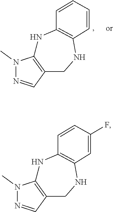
N1(C)N=CC2=C1NC1=C(NC2)C=CC=C1.N1(C)N=CC2=C1NC1=C(NC2)C=C(F)C=C1
